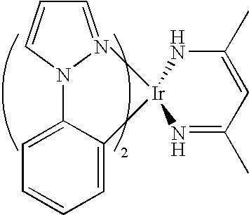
C1=C(N2C=CC=N2)C([Ir]2(C)NC(C)=CC(C)=N2)=CC=C1
